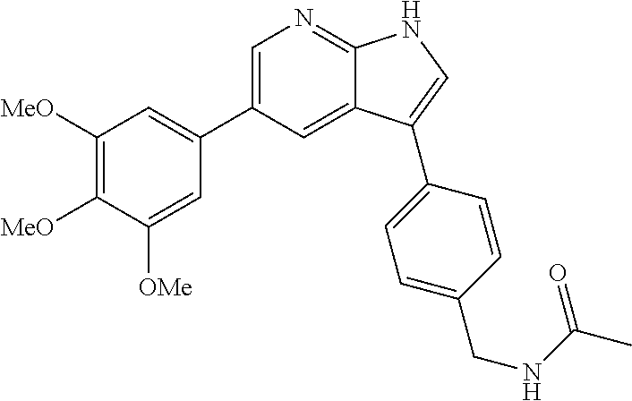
C1(C2=CN=C3C(=C2)C(C2=CC=C(CNC(=O)C)C=C2)=CN3)=CC([MeO])=C([MeO])C([OMe])=C1
